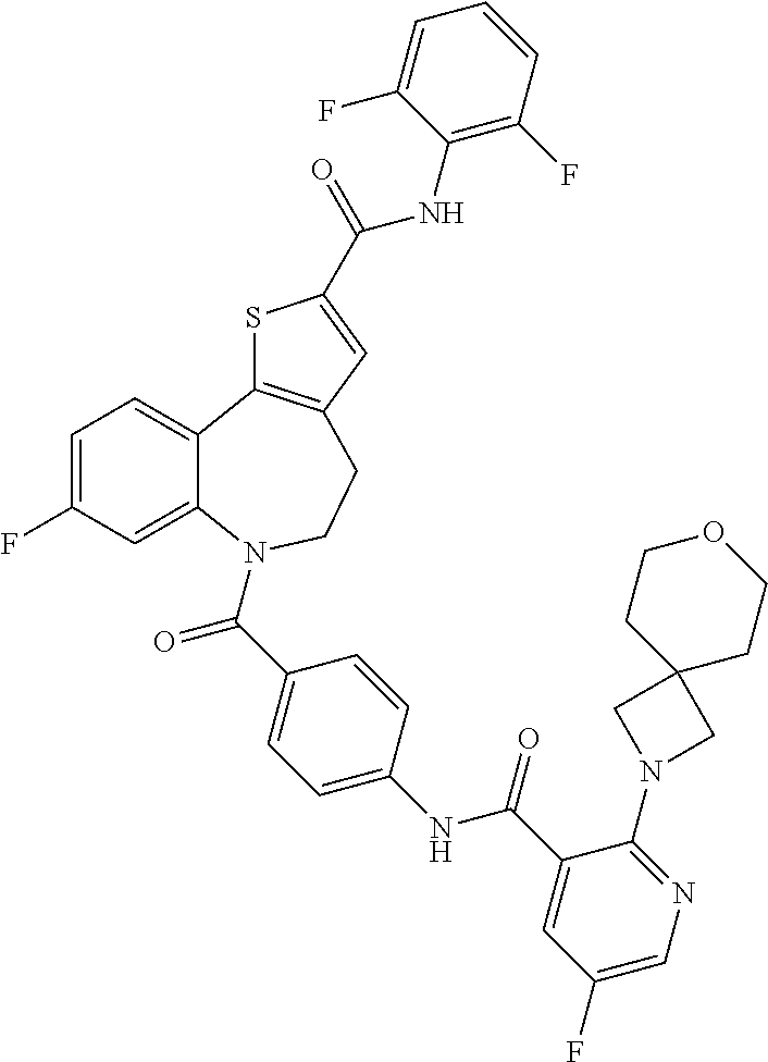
C1=C(F)C=C2C(=C1)C1=C(CCN2C(C2=CC=C(NC(C3=CC(F)=CN=C3N3CC4(C3)CCOCC4)=O)C=C2)=O)C=C(C(NC2=C(F)C=CC=C2F)=O)S1
